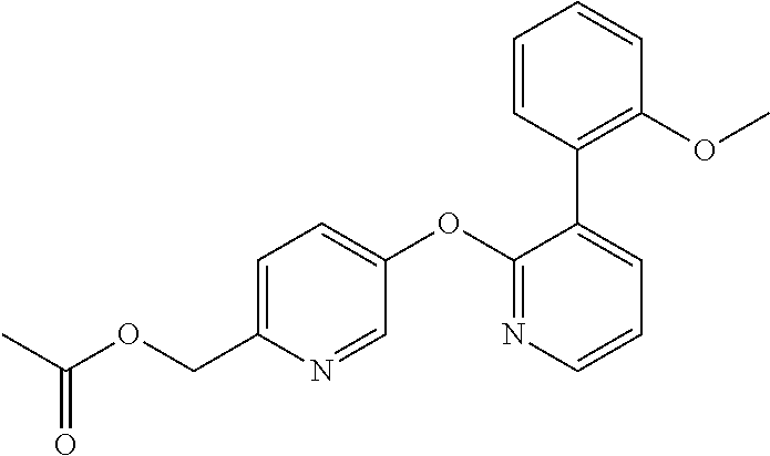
C1=C(COC(C)=O)N=CC(OC2=NC=CC=C2C2=C(OC)C=CC=C2)=C1
